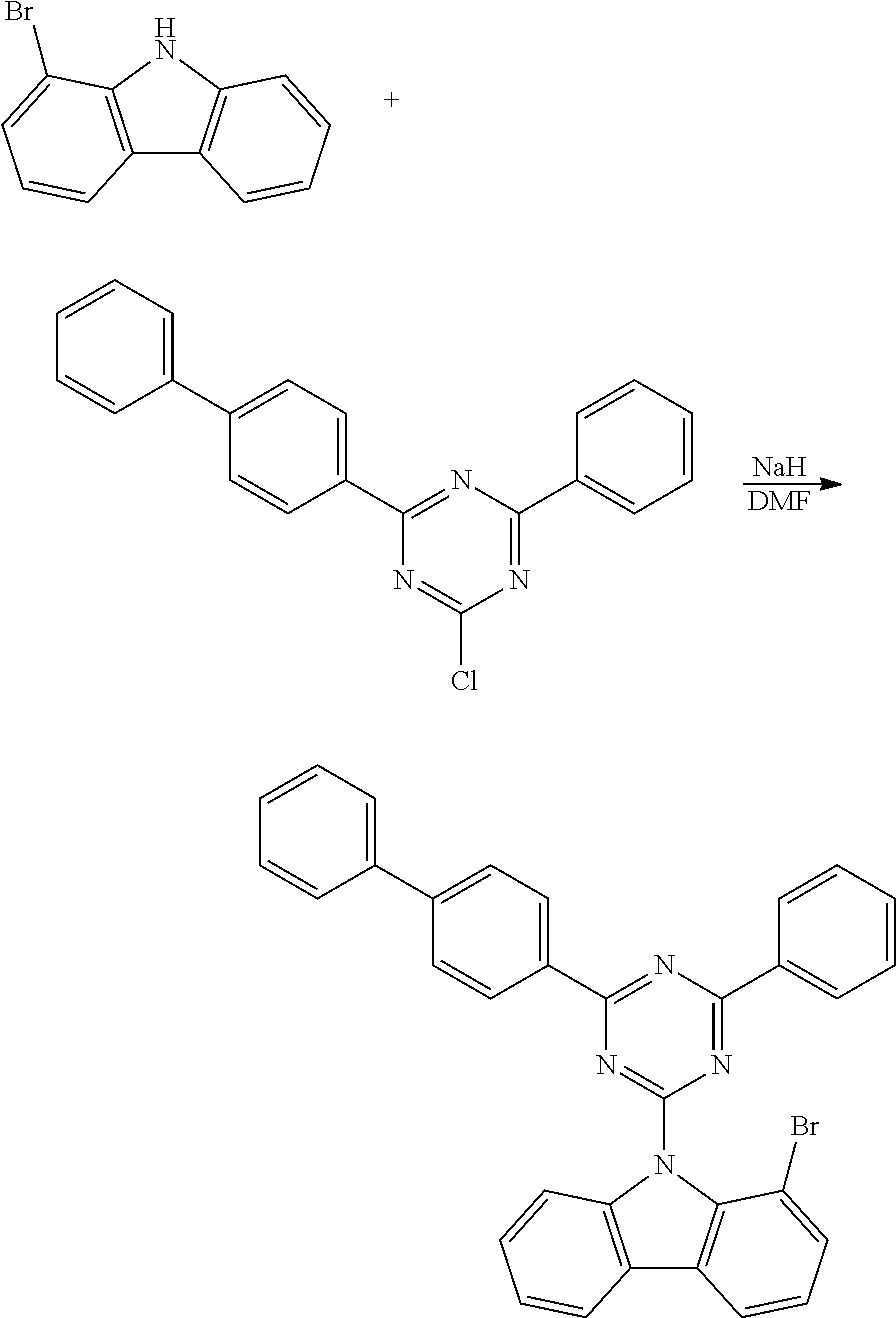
C12=C(NC3=C1C=CC=C3)C(Br)=CC=C2.[Na].[DMF].ClC1=NC(C2=CC=C(C3=CC=CC=C3)C=C2)=NC(C2=CC=CC=C2)=N1.C12=C(N(C3=NC(C4=CC=C(C5=CC=CC=C5)C=C4)=NC(C4=CC=CC=C4)=N3)C3=C1C=CC=C3Br)C=CC=C2
